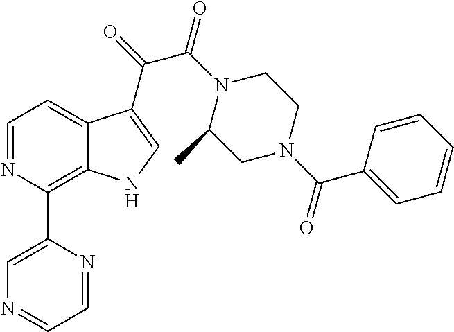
C1=NC(C2=CN=CC=N2)=C2C(=C1)C(C(=O)C(N1C(C)CN(C(C3=CC=CC=C3)=O)CC1)=O)=CN2
